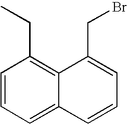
C1=CC=C2C(=C1CC)C(CBr)=CC=C2
